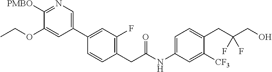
C1(C2=CC(F)=C(CC(NC3=CC=C(CC(CO)(F)F)C([CF3])=C3)=O)C=C2)=CN=C([PMBO])C(OCC)=C1
